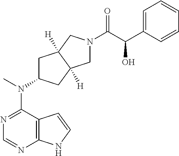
C12=C(N=CN=C1N(C)C1CC3([H])C([H])(C1)CN(C(C(C1=CC=CC=C1)O)=O)C3)NC=C2
